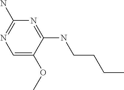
COC1=CN=C(N)N=C1NCCCC
